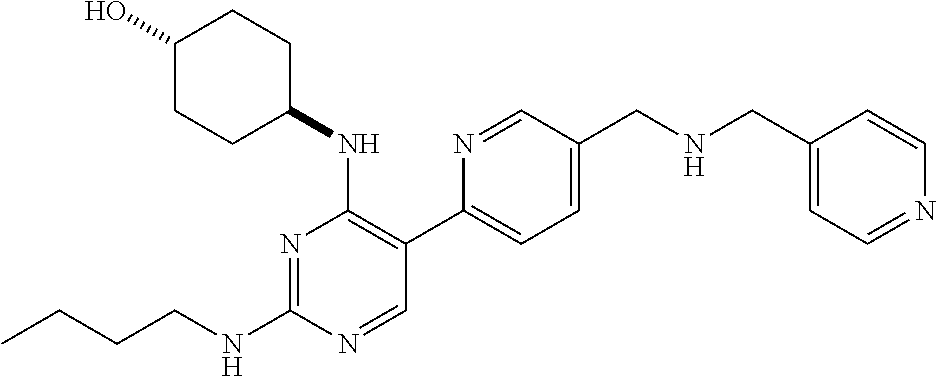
CCCCNC1=NC(NC2CCC(O)CC2)=C(C2=CC=C(CNCC3=CC=NC=C3)C=N2)C=N1
